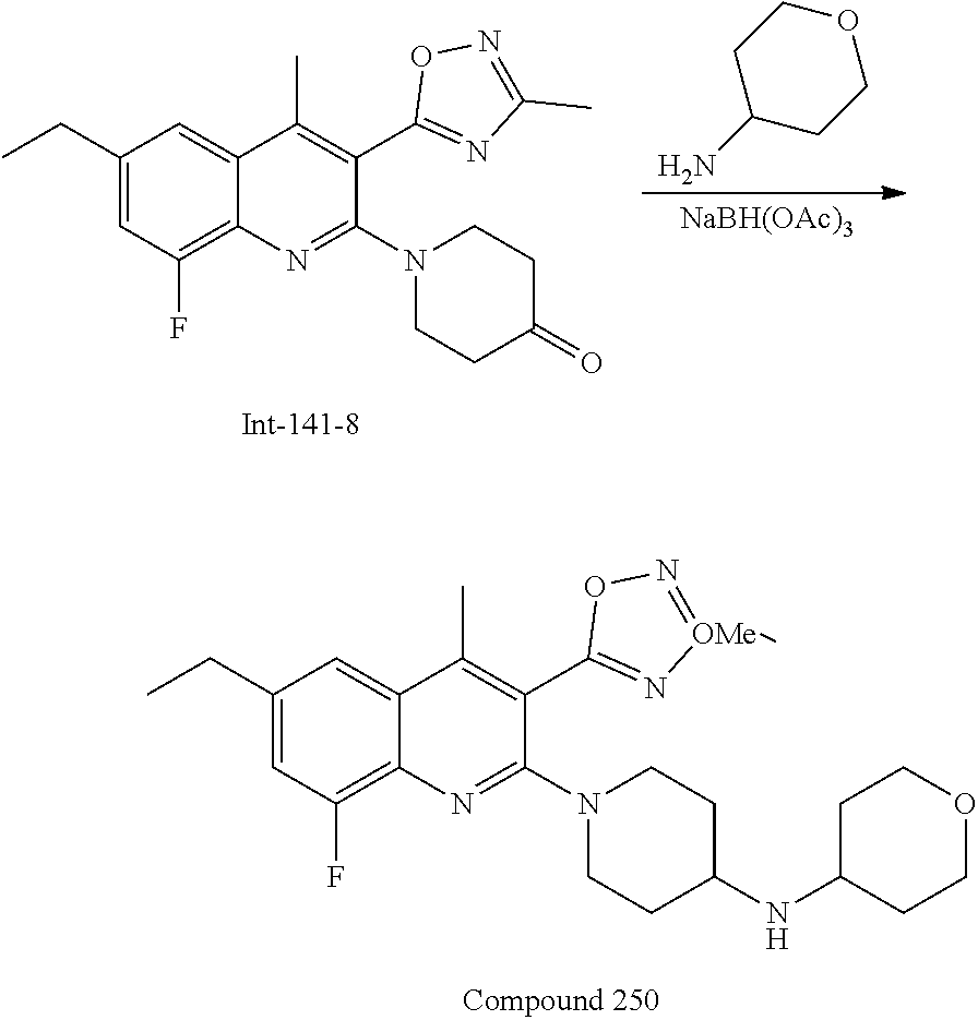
C1(CC)=CC(F)=C2C(=C1)C(C)=C(C1=N[OMe](C)=NO1)C(N1CCC(NC3CCOCC3)CC1)=N2.C1(CC)=CC(F)=C2C(=C1)C(C)=C(C1=NC(C)=NO1)C(N1CCC(=O)CC1)=N2.C1C(N)CCOC1.[NaBH(OAc)3]
